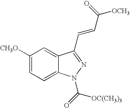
C1=C2C(=CC([CH3O])=C1)C(C=CC([OCH3])=O)=NN2C(=O)[OC(CH3)3]
